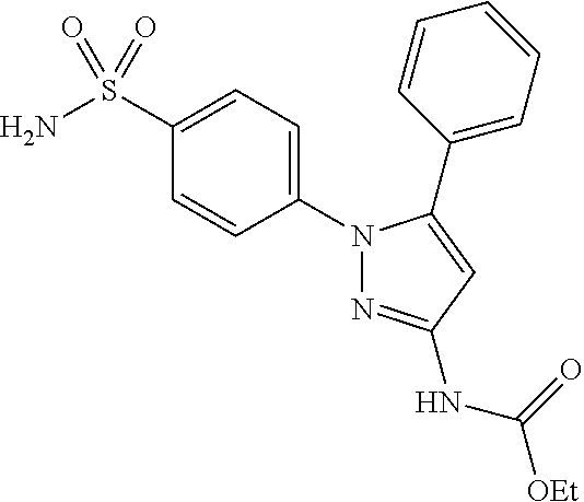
N1(C2=CC=C(S(N)(=O)=O)C=C2)N=C(NC([OEt])=O)C=C1C1=CC=CC=C1
